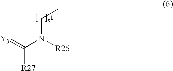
CCN([R26])C(=[Y3])[R27]
